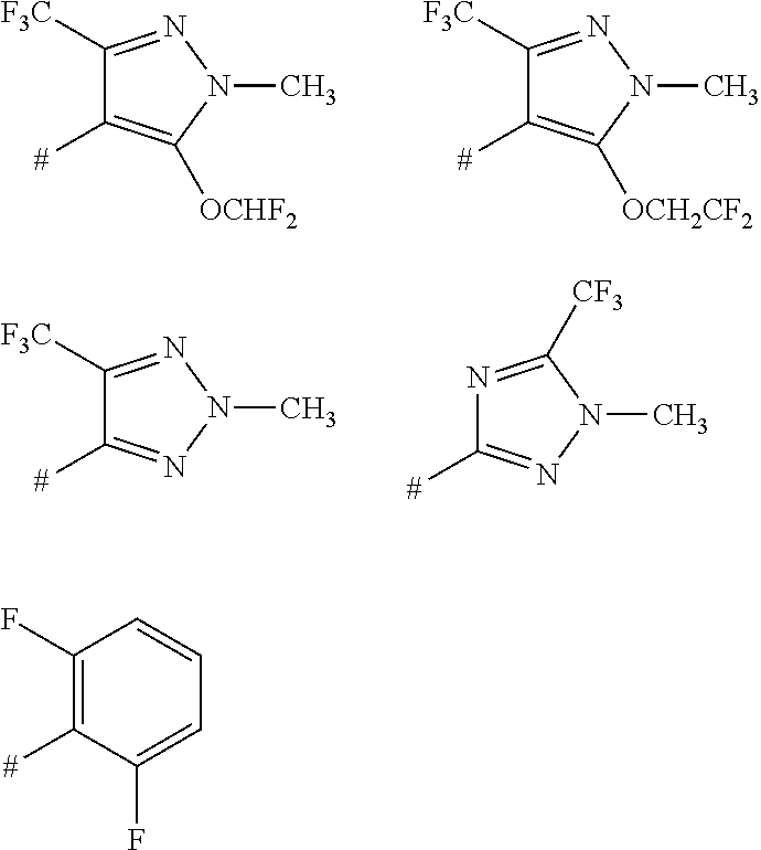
C1(F)=C([#])C(F)=CC=C1.C1([F3C])=NN(C)C([OCHF2])=C1[#].C1([F3C])=NN(C)C([OCH2CF2])=C1[#].N1=C([CF3])N(C)N=C1[#].C1([F3C])=NN(C)N=C1[#]
